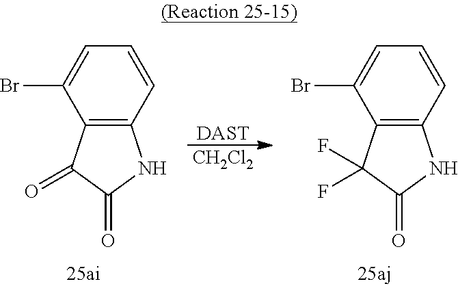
[DAST].[CH2Cl2].C12=C(C=CC=C1Br)NC(=O)C2=O.C12=C(C=CC=C1Br)NC(=O)C2(F)F
